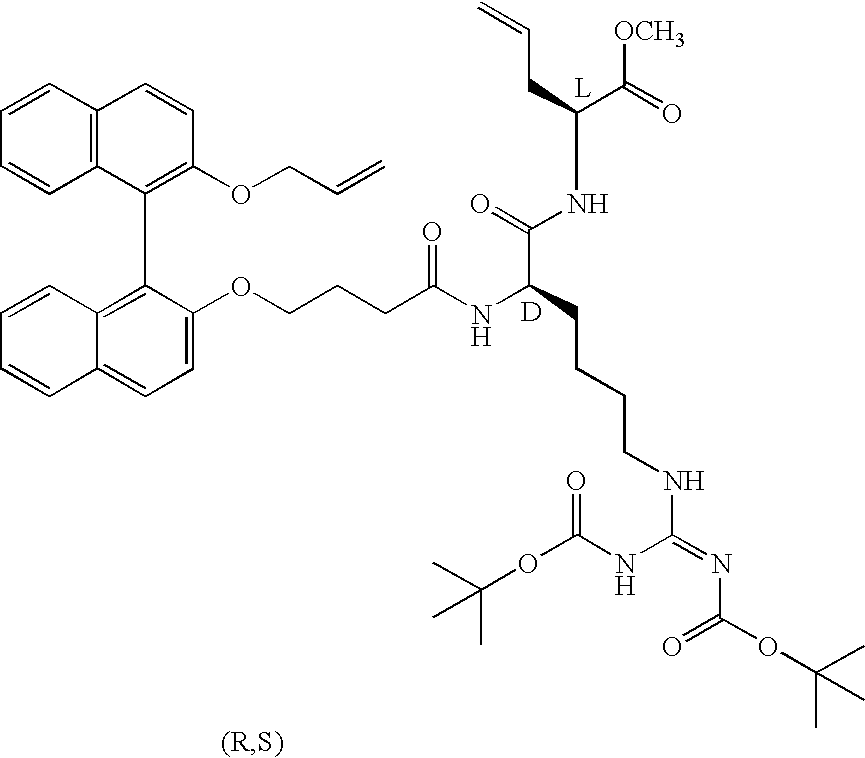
C1=CC2=C(C=C1)C(C1=C3C(=CC=C1OCCCC(NC(C(NC(C([OCH3])=O)CC=C)=O)CCCCNC(=NC(OC(C)(C)C)=O)NC(OC(C)(C)C)=O)=O)C=CC=C3)=C(OCC=C)C=C2.[D].[L]
